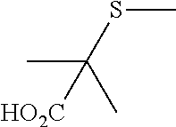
CC(SC)(C)[HO2C]
